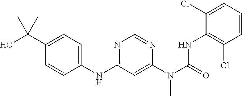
C1(NC2=NC=NC(N(C)C(NC3=C(Cl)C=CC=C3Cl)=O)=C2)=CC=C(C(O)(C)C)C=C1
